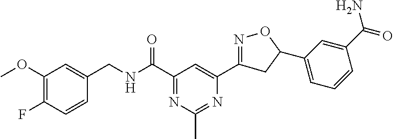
C1(OC)=C(F)C=CC(CNC(C2=NC(C)=NC(C3=NOC(C4=CC=CC(C(N)=O)=C4)C3)=C2)=O)=C1
